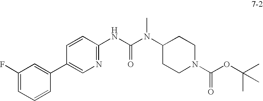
C1(F)=CC=CC(C2=CN=C(NC(N(C3CCN(C(OC(C)(C)C)=O)CC3)C)=O)C=C2)=C1
